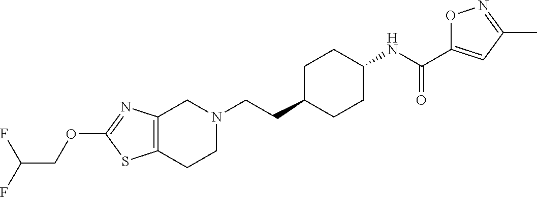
C(CC1CCC(NC(C2=CC(C)=NO2)=O)CC1)N1CC2=C(CC1)SC(OCC(F)F)=N2
